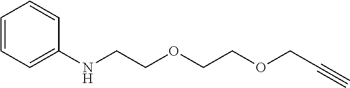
N(CCOCCOCC#C)C1=CC=CC=C1
